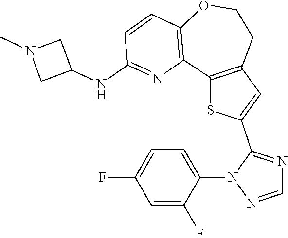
C12=C(C=C(C3=NC=NN3C3=CC=C(F)C=C3F)S1)CCOC1=C2N=C(NC2CN(C)C2)C=C1
